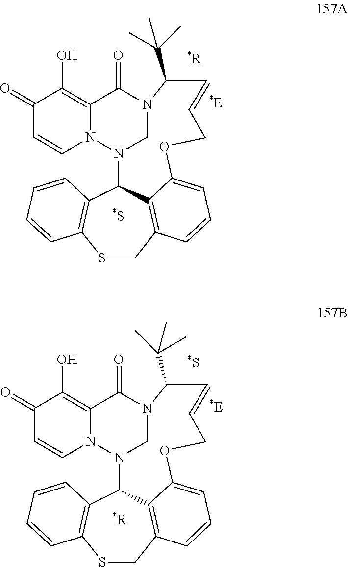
C1(=O)C=CN2C(=C1O)C(=O)N1CN2C2C3=C(SCC4=C2C(=CC=C4)OCC=CC1C(C)(C)C)C=CC=C3.C1(=O)C=CN2C(=C1O)C(=O)N1CN2C2C3=C(SCC4=C2C(=CC=C4)OCC=CC1C(C)(C)C)C=CC=C3
